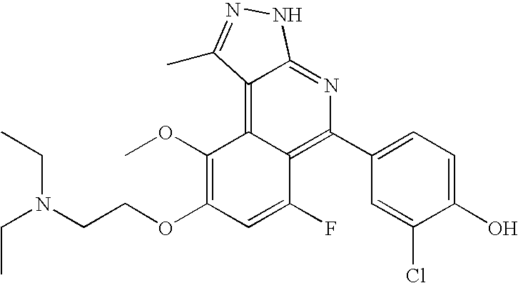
C1(OC)=C(OCCN(CC)CC)C=C(F)C2=C(C3=CC=C(O)C(Cl)=C3)N=C3C(=C12)C(C)=NN3
